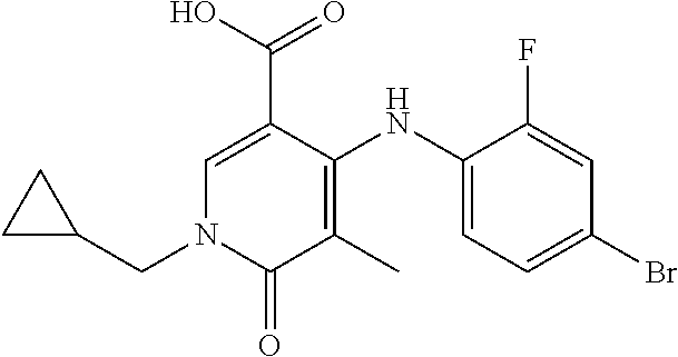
C1=C(C(O)=O)C(NC2=CC=C(Br)C=C2F)=C(C)C(=O)N1CC1CC1
